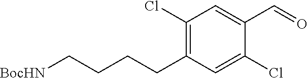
[BocHN]CCCCC1=C(Cl)C=C(C=O)C(Cl)=C1
